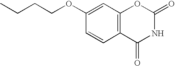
C12=C(C=C(OCCCC)C=C1)OC(=O)NC2=O
